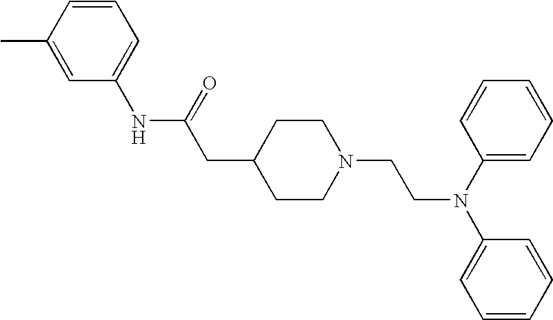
C1(C)=CC(NC(CC2CCN(CCN(C3=CC=CC=C3)C3=CC=CC=C3)CC2)=O)=CC=C1
